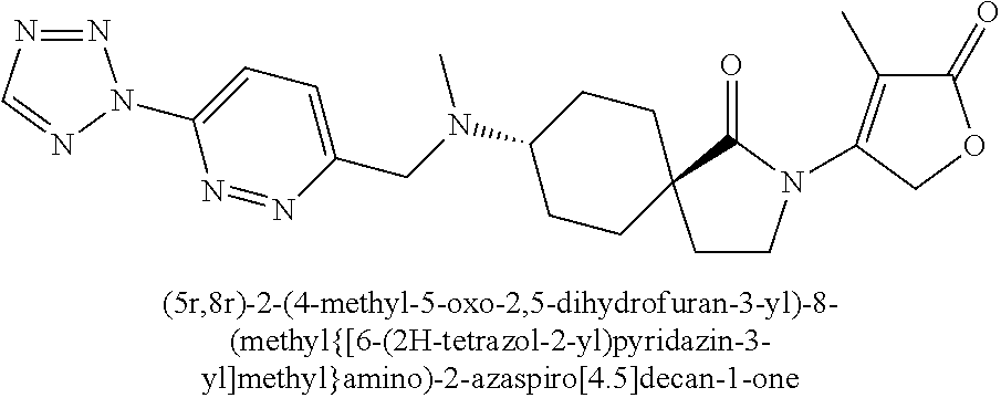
C1(N(CC2=CC=C(N3N=NC=N3)N=N2)C)CCC2(CC1)CCN(C1=C(C)C(=O)OC1)C2=O
